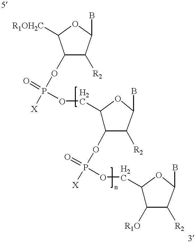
C1(OP([X])(OCC2C(OP([X])(OCC3C([R1O])C([R2])C(B)O3)=O)C([R2])C(B)O2)=O)C([R2])C(B)OC1[R1OH2C]
